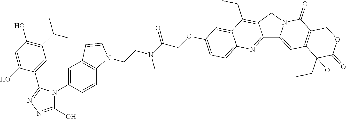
C1(O)=NN=C(C2=CC(C(C)C)=C(O)C=C2O)N1C1=CC2=C(C=C1)N(CCN(C(COC1=CC=C3C(=C1)C(CC)=C1C(=N3)C3=CC4=C(C(=O)N3C1)COC(=O)C4(CC)O)=O)C)C=C2
